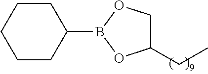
C1CCCCC1B1OC(CC)CO1
